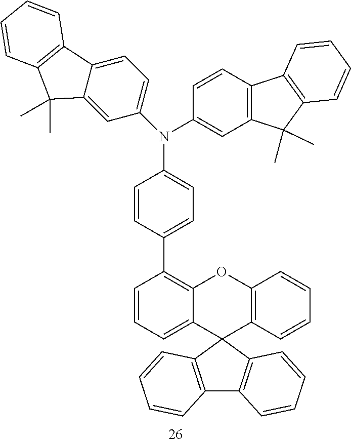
C1=CC=C2C(=C1C1=CC=C(N(C3=CC=C4C(=C3)C(C)(C)C3=C4C=CC=C3)C3=CC4=C(C=C3)C3=C(C4(C)C)C=CC=C3)C=C1)OC1=C(C23C2=C(C4=C3C=CC=C4)C=CC=C2)C=CC=C1
